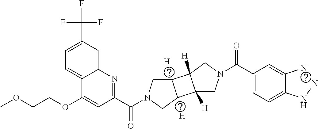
[H].[H].C1=C(C(F)(F)F)C=C2C(=C1)C(OCCOC)=CC(C(N1CC3C(C1)C1([H])C3([H])CN(C(C3=CC=C4C(=C3)NNN4)=O)C1)=O)=N2
